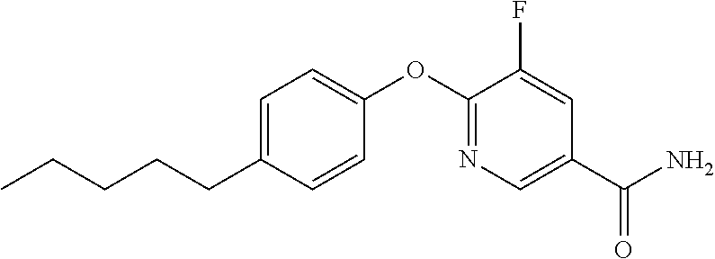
C1=C(CCCCC)C=CC(OC2=NC=C(C(N)=O)C=C2F)=C1
